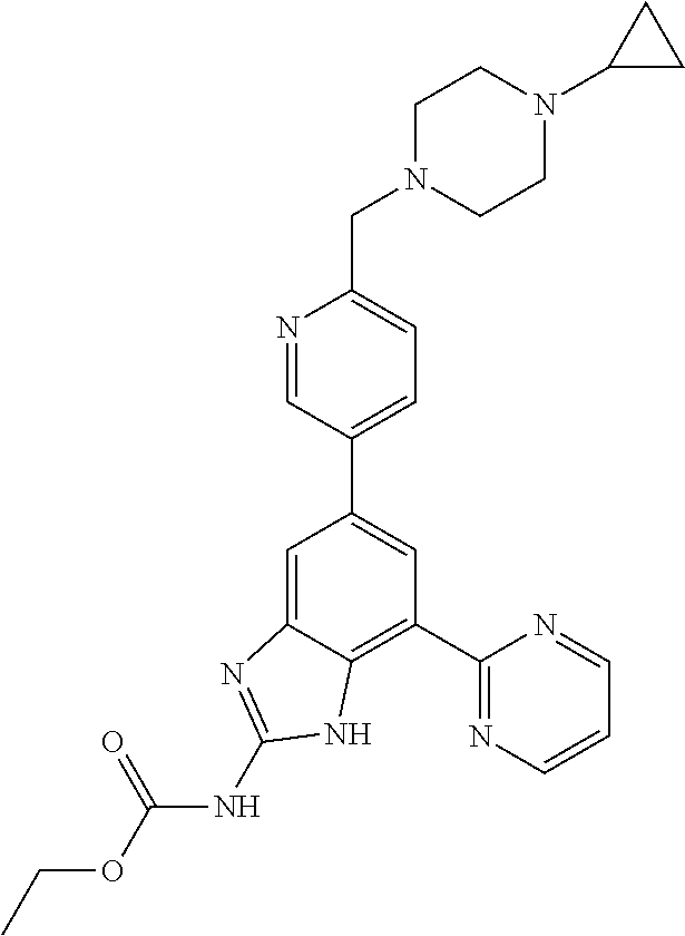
C1=C2C(=C(C3=NC=CC=N3)C=C1C1=CC=C(CN3CCN(C4CC4)CC3)N=C1)NC(NC(OCC)=O)=N2
